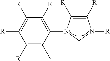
[R]C1=C([R])C([R])=C(N2C([R])=C([R])N([R])C2)C(C)=C1[R]
